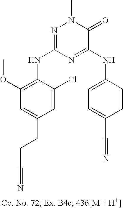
C1=C(CCC#N)C=C(Cl)C(NC2=NN(C)C(=O)C(NC3=CC=C(C#N)C=C3)=N2)=C1OC
